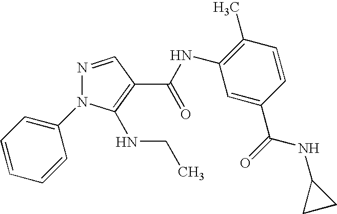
N1=CC(C(NC2=C(C)C=CC(C(=O)NC3CC3)=C2)=O)=C(NCC)N1C1=CC=CC=C1
